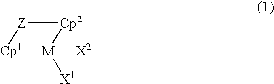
[Cp1]1[M]([X2])([X1])[Cp2][Z]1
